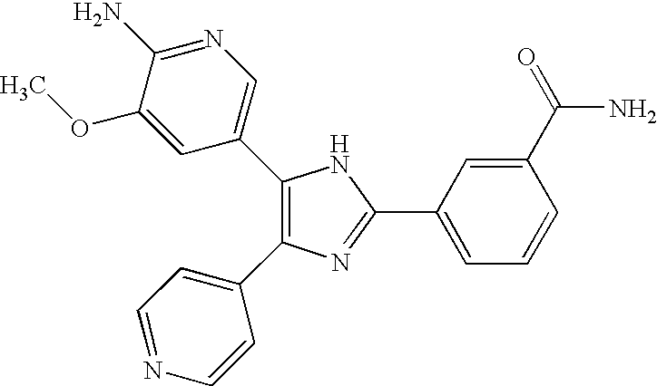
C1(C2=CN=C(N)C(OC)=C2)=C(C2=CC=NC=C2)N=C(C2=CC=CC(C(=O)N)=C2)N1
